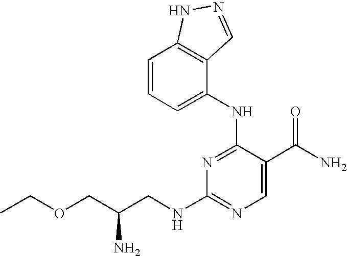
N1=C(NC2=CC=CC3=C2C=NN3)C(C(N)=O)=CN=C1NCC(COCC)N
